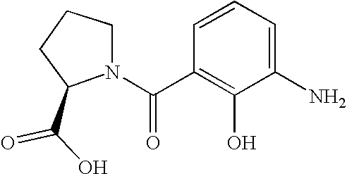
C1CC(C(O)=O)N(C(C2=C(O)C(N)=CC=C2)=O)C1
